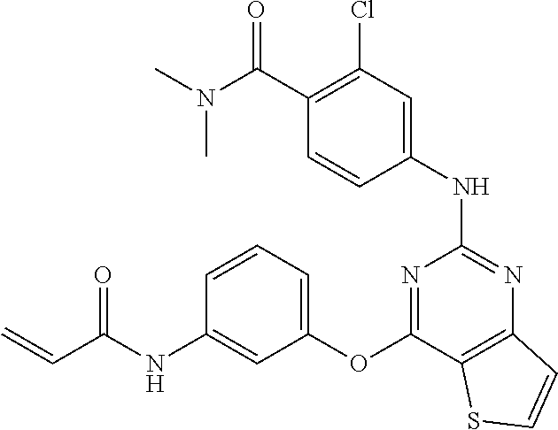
C(C1=C(Cl)C=C(NC2=NC3=C(C(OC4=CC=CC(NC(C=C)=O)=C4)=N2)SC=C3)C=C1)(=O)N(C)C
